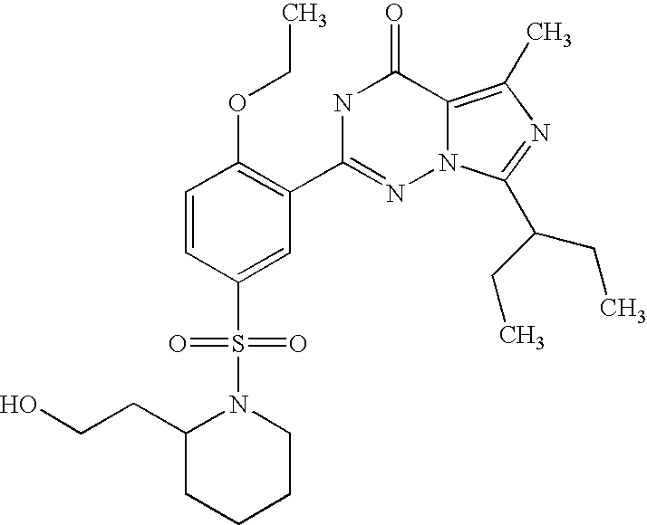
C1=CC(S(N2C(CCO)CCCC2)(=O)=O)=CC(C2=NN3C(=C(C)N=C3C(CC)CC)C(=O)N2)=C1OCC
